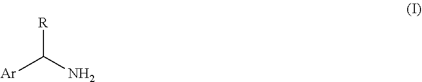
[Ar]C(N)[R]
